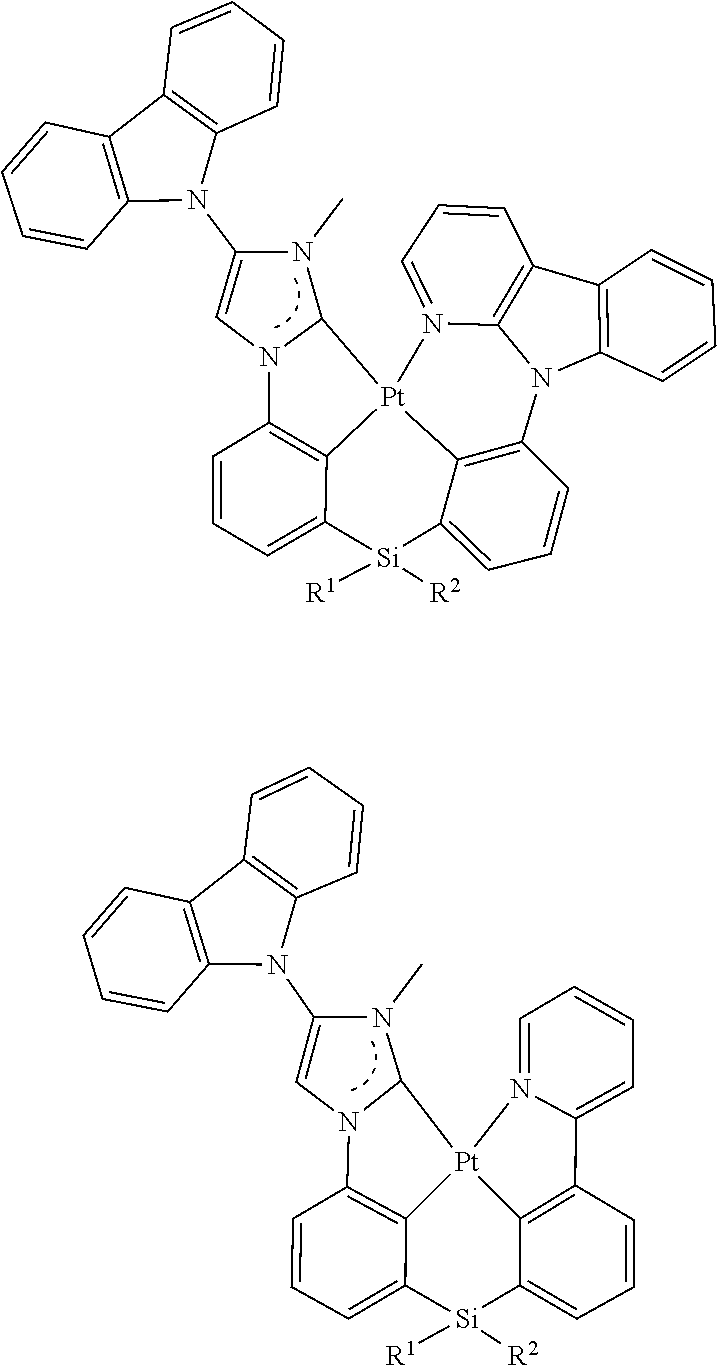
C1=CC=CC2=C1C1=C(N2C2=CN3C4=C5C(=CC=C4)[Si]([R1])([R2])C4=CC=CC6=C4[Pt]5(C3N2C)N2=CC=CC3=C2N6C2=C3C=CC=C2)C=CC=C1.C1=CC=CC2=C1C1=C(N2C2=CN3C4=C5[Pt]6(C7=C(C8=CC=CC=N68)C=CC=C7[Si]([R2])([R1])C5=CC=C4)C3N2C)C=CC=C1
